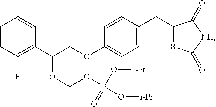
C1=CC(F)=C(C(COC2=CC=C(CC3SC(=O)[NH]C3=O)C=C2)OCOP(O[i-Pr])(O[i-Pr])=O)C=C1
